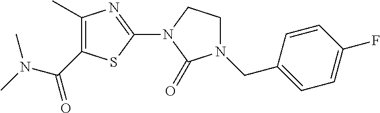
C1(C)=C(C(N(C)C)=O)SC(N2C(=O)N(CC3=CC=C(F)C=C3)CC2)=N1
